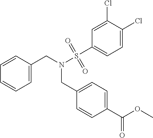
C1=C(CN(S(=O)(=O)C2=CC=C(Cl)C(Cl)=C2)CC2=CC=C(C(OC)=O)C=C2)C=CC=C1
